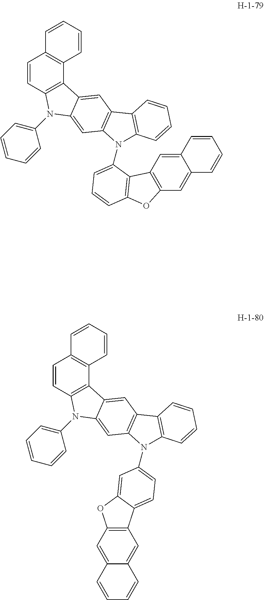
C1=CC2=C(C3=C1C=CC=C3)C1=CC3=C(C=C1N2C1=CC=CC=C1)N(C1=CC=CC2=C1C1=C(C=C4C(=C1)C=CC=C4)O2)C1=C3C=CC=C1.C1=CC2=C(C3=C1C=CC=C3)C1=CC3=C(C=C1N2C1=CC=CC=C1)N(C1=CC=C2C4=C(C=C5C(=C4)C=CC=C5)OC2=C1)C1=C3C=CC=C1
